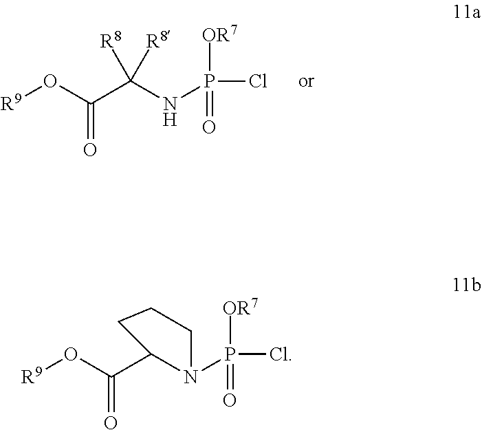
[R9]OC(C(NP(Cl)(=O)[OR7])([R8])[R8])=O.C(O[R9])(=O)C1N(P(Cl)(=O)[OR7])CCC1
